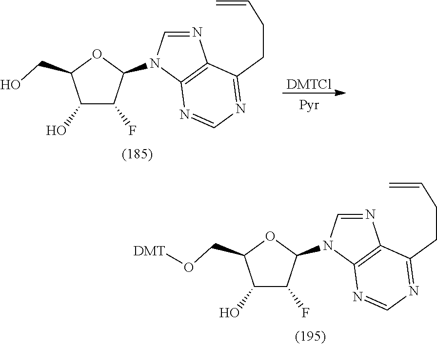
C1(O)C(F)C(N2C3=C(N=C2)C(CCC=C)=NC=N3)OC1CO[DMT].C1(O)C(F)C(N2C3=C(N=C2)C(CCC=C)=NC=N3)OC1CO.[DMTCl]
